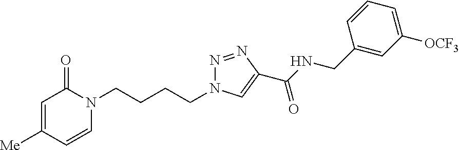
C1=C([Me])C=CN(CCCCN2N=NC(C(NCC3=CC([OCF3])=CC=C3)=O)=C2)C1=O
